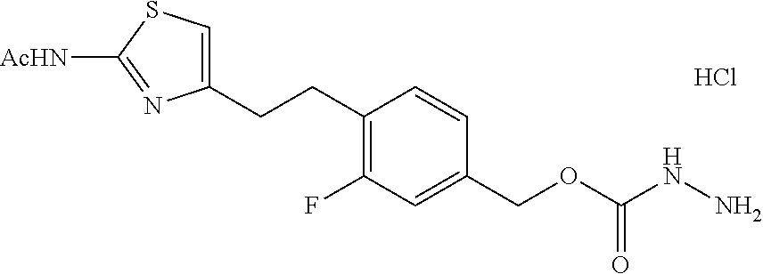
C1(CCC2=C(F)C=C(COC(NN)=O)C=C2)=CSC([AcHN])=N1.Cl
